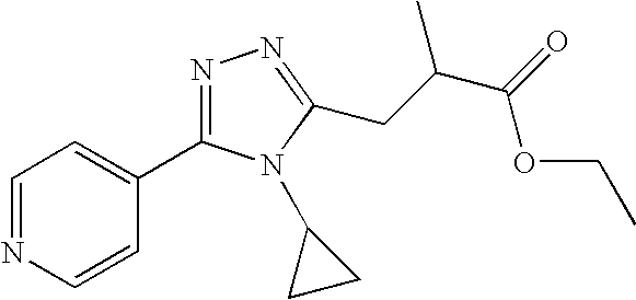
C(C(C)C(=O)OCC)C1=NN=C(C2=CC=NC=C2)N1C1CC1
